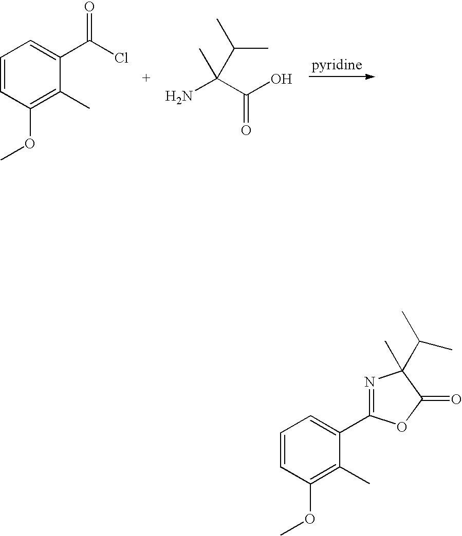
COC1=C(C)C(C(Cl)=O)=CC=C1.NC(C(O)=O)(C)C(C)C.COC1=C(C)C(C2=NC(C(C)C)(C)C(=O)O2)=CC=C1
